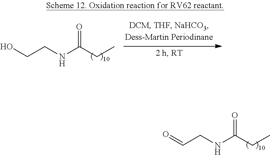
N(C(CC)=O)CC=O.N(C(CC)=O)CCO
